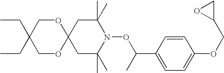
C12(CC(C)(C)N(OC(C)C3=CC=C(OCC4CO4)C=C3)C(C)(C)C1)OCC(CC)(CC)CO2
